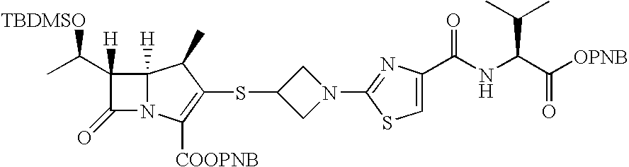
C1(C(C)[TBDMSO])([H])C(=O)N2C1([H])C(C)C(SC1CN(C3=NC(C(NC(C([OPNB])=O)C(C)C)=O)=CS3)C1)=C2[COOPNB]
